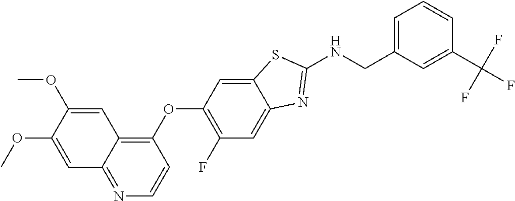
C1=C(OC)C(OC)=CC2=C(OC3=C(F)C=C4C(=C3)SC(NCC3=CC=CC(C(F)(F)F)=C3)=N4)C=CN=C12
